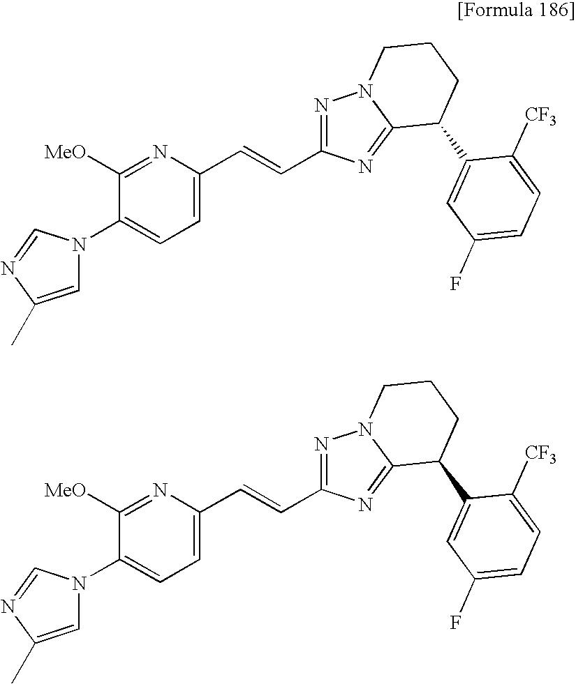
N1(C2=CC=C(C=CC3=NN4C(=N3)C(C3=CC(F)=CC=C3[CF3])CCC4)N=C2[MeO])C=C(C)N=C1.N1(C2=CC=C(C=CC3=NN4C(=N3)C(C3=CC(F)=CC=C3[CF3])CCC4)N=C2[MeO])C=C(C)N=C1
